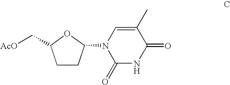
C1CC(N2C(=O)NC(=O)C(C)=C2)OC1C[AcO]
